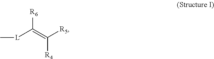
C[L]C(=C([R5])[R4])[R6]
